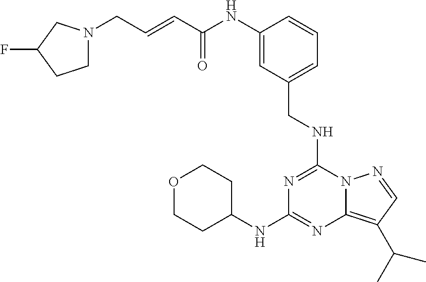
C(C(NC1=CC(CNC2=NC(NC3CCOCC3)=NC3=C(C(C)C)C=NN23)=CC=C1)=O)=CCN1CCC(F)C1
